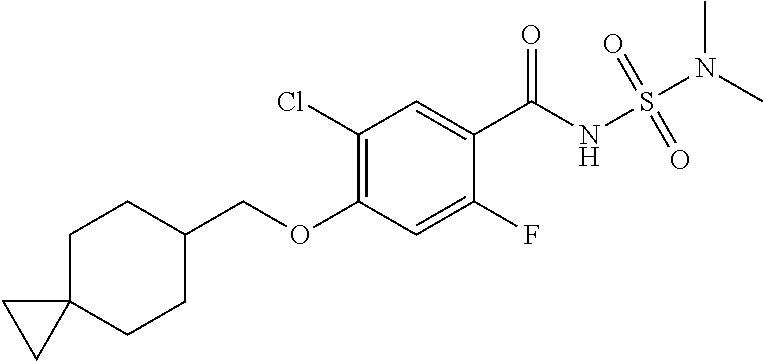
C1(Cl)=C(OCC2CCC3(CC2)CC3)C=C(F)C(C(NS(N(C)C)(=O)=O)=O)=C1
